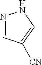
N1=CC([CN])=CN1
